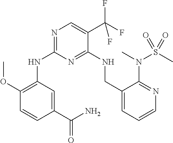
N(C1=NC=C(C(F)(F)F)C(NCC2=CC=CN=C2N(C)S(=O)(C)=O)=N1)C1=C(OC)C=CC(C(N)=O)=C1
